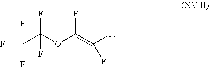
C(OC(=C(F)F)F)(C(F)(F)F)(F)F
